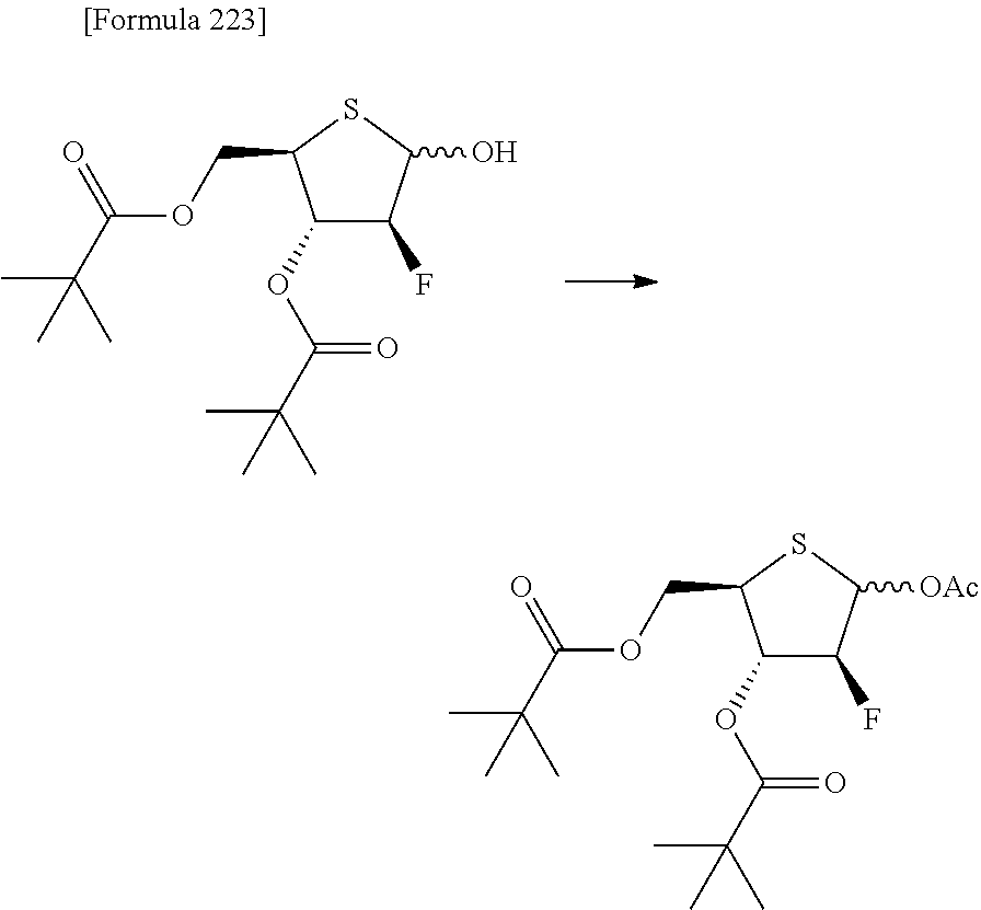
C(OCC1C(OC(C(C)(C)C)=O)C(F)C(O)S1)(C(C)(C)C)=O.C(OCC1C(OC(C(C)(C)C)=O)C(F)C([OAc])S1)(C(C)(C)C)=O
